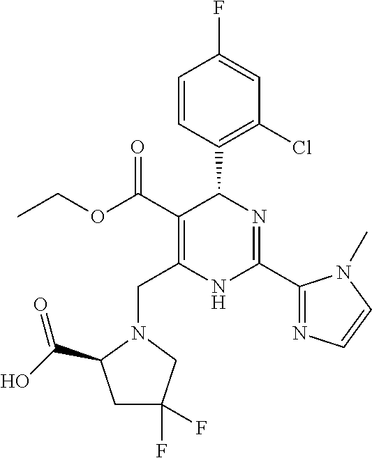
C1=CC(C2C(C(=O)OCC)=C(CN3C(C(O)=O)CC(F)(F)C3)NC(C3=NC=CN3C)=N2)=C(Cl)C=C1F
